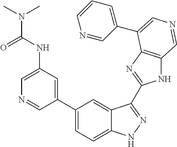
C(NC1=CN=CC(C2=CC=C3C(=C2)C(C2=NC4=C(N2)C=NC=C4C2=CC=CN=C2)=NN3)=C1)(=O)N(C)C
